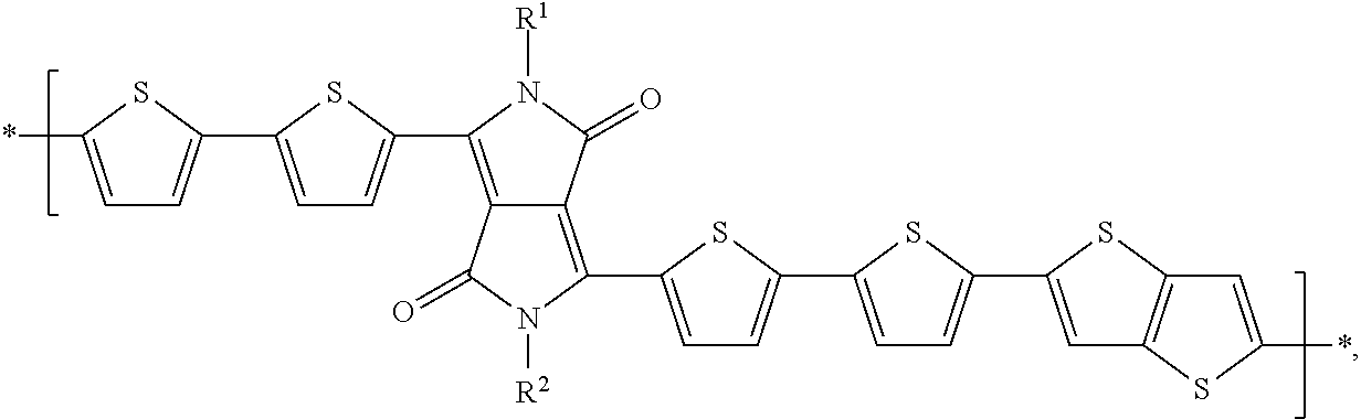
C1=C(*)SC(C2=CC=C(C3=C4C(=C(C5=CC=C(C6=CC=C(C7=CC8=C(S7)C=C(*)S8)S6)S5)N([R2])C4=O)C(=O)N3[R1])S2)=C1
